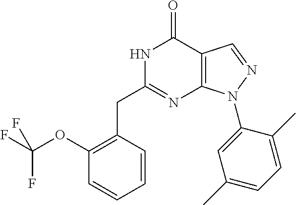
N1C(CC2=C(OC(F)(F)F)C=CC=C2)=NC2=C(C1=O)C=NN2C1=CC(C)=CC=C1C
